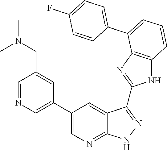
C1=C(C2=CC=CC3=C2N=C(C2=NNC4=NC=C(C5=CN=CC(CN(C)C)=C5)C=C42)N3)C=CC(F)=C1
